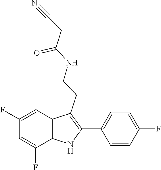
C(C#N)C(NCCC1=C(C2=CC=C(F)C=C2)NC2=C1C=C(F)C=C2F)=O
